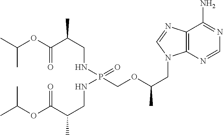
C(C)(C)OC(C(CNP(COC(CN1C2=C(C(N)=NC=N2)N=C1)C)(=O)NCC(C(OC(C)C)=O)C)C)=O
